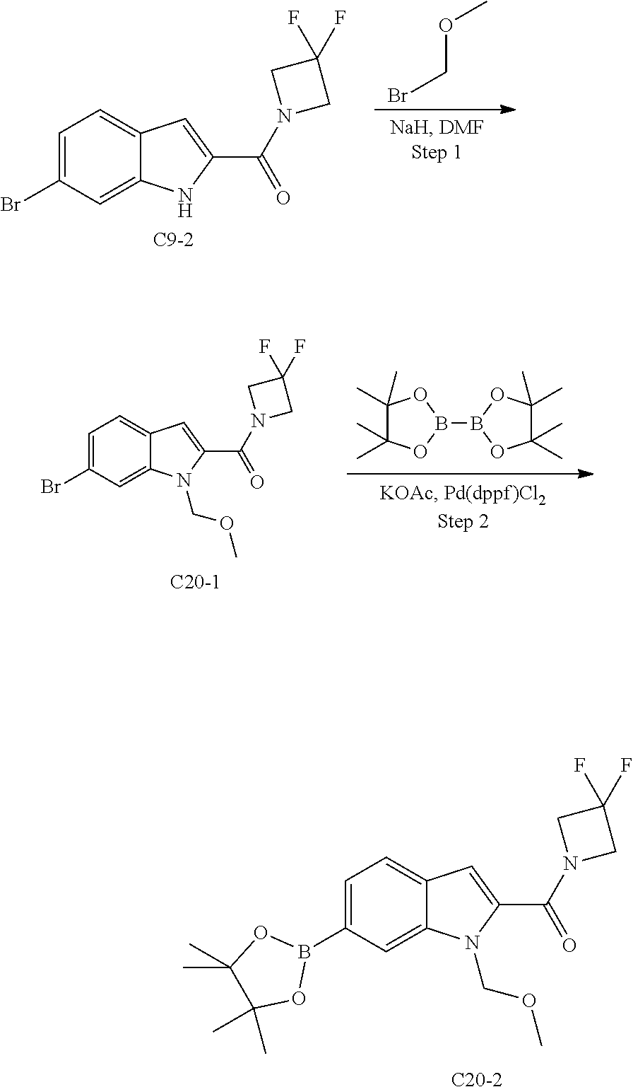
C1=C2C=C(C(N3CC(F)(F)C3)=O)NC2=CC(Br)=C1.[C9-2].COCBr.C1=C2C=C(C(N3CC(F)(F)C3)=O)N(COC)C2=CC(Br)=C1.[C20-1].B1(B2OC(C)(C)C(C)(C)O2)OC(C)(C)C(C)(C)O1.C1=C2C=C(C(N3CC(F)(F)C3)=O)N(COC)C2=CC(B2OC(C)(C)C(C)(C)O2)=C1.[C20-2]
